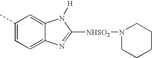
C1(C)=CC=C2C(=C1)N([H])C([NHSO2]N1CCCCC1)=N2
